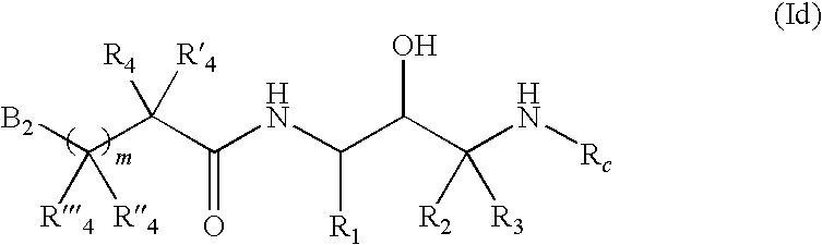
[B2]C(C(C(NC(C(C(N[Rc])([R2])[R3])O)[R1])=O)([R4])[R4])([R4])[R4]
